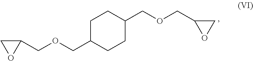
C1C(COCC2CO2)CCC(COCC2OC2)C1
